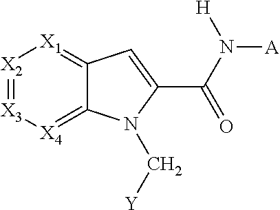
[X2]1=[X3][X4]=C2C(=[X1]1)C=C(C(N([H])[A])=O)N2C[Y]
